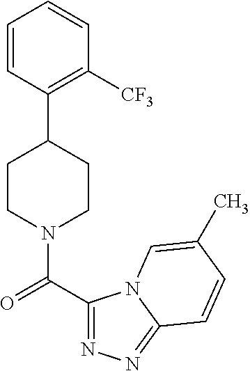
C1=CC(C2CCN(C(C3=NN=C4N3C=C(C)C=C4)=O)CC2)=C([CF3])C=C1
